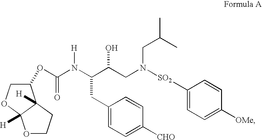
C(CC1=CC=C([CHO])C=C1)(C(CN(CC(C)C)[SO2]C1=CC=C([OMe])C=C1)O)N([H])C(OC1C2([H])CCOC2([H])OC1)=O
